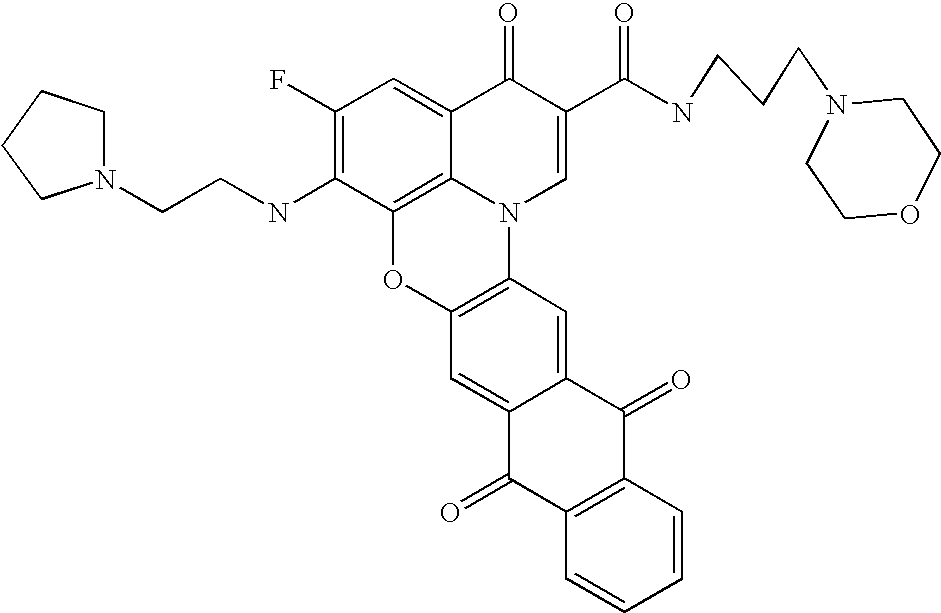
C1(F)=C(NCCN2CCCC2)C2=C3C(=C1)C(=O)C(C(NCCCN1CCOCC1)=O)=CN3C1=C(O2)C=C2C(=C1)C(=O)C1=C(C2=O)C=CC=C1
